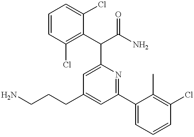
NCCCC1=CC(C2=CC=CC(Cl)=C2C)=NC(C(C2=C(Cl)C=CC=C2Cl)C(N)=O)=C1
